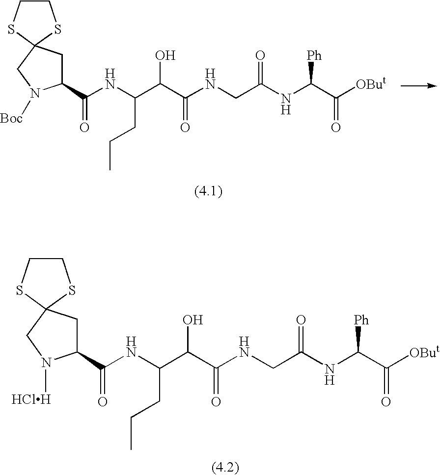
C1CSC2(S1)CC(C(NC(C(C(NCC(NC(C([OBut])=O)[Ph])=O)=O)O)CCC)=O)N([HClH])C2.C1CSC2(S1)CC(C(NC(C(C(NCC(NC(C([OBut])=O)[Ph])=O)=O)O)CCC)=O)N([Boc])C2
